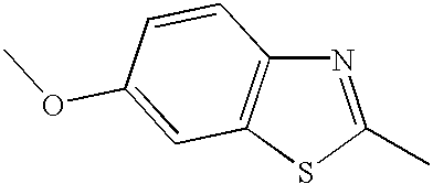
N1=C(C)SC2=C1C=CC(OC)=C2
